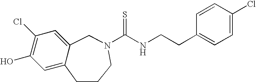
C1=C2C(=CC(Cl)=C1O)CN(C(NCCC1=CC=C(Cl)C=C1)=S)CCC2
